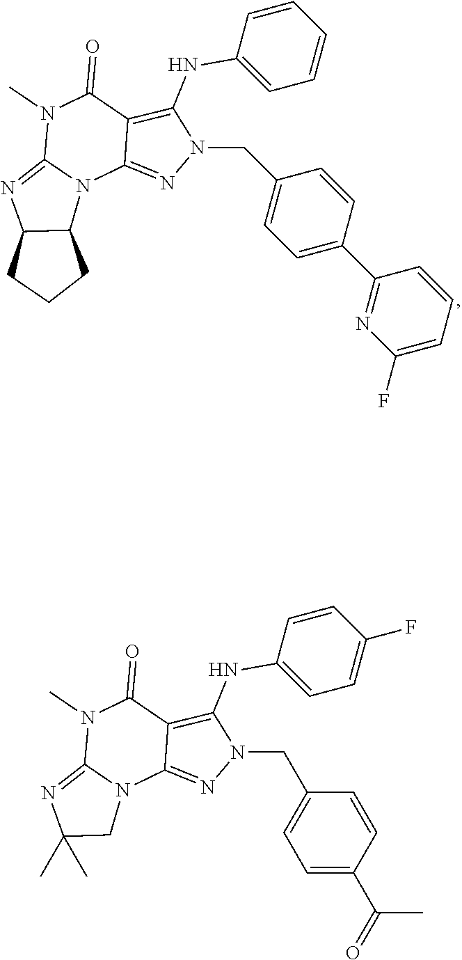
N1(C)C2=NC3C(N2C2=NN(CC4=CC=C(C5=NC(F)=CC=C5)C=C4)C(NC4=CC=CC=C4)=C2C1=O)CCC3.N1(C)C2=NC(C)(C)CN2C2=NN(CC3=CC=C(C(=O)C)C=C3)C(NC3=CC=C(F)C=C3)=C2C1=O
